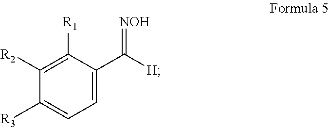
C1([R1])=C([R2])C([R3])=CC=C1C(=[NOH])[H]
